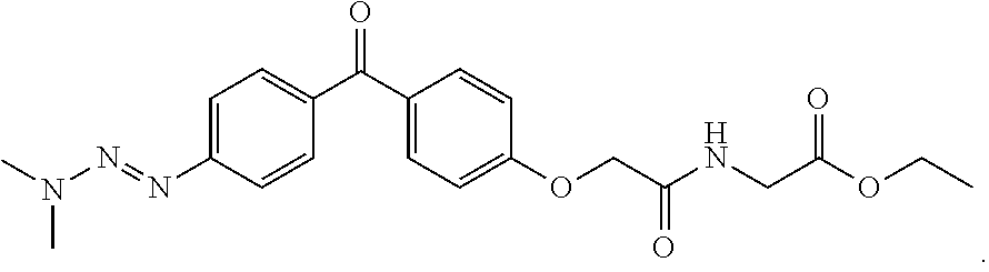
CN(C)N=NC1=CC=C(C(C2=CC=C(OCC(NCC(OCC)=O)=O)C=C2)=O)C=C1
